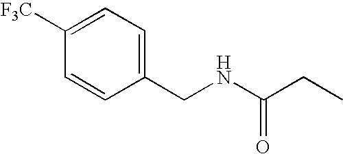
C1(CNC(CC)=O)=CC=C([F3C])C=C1
